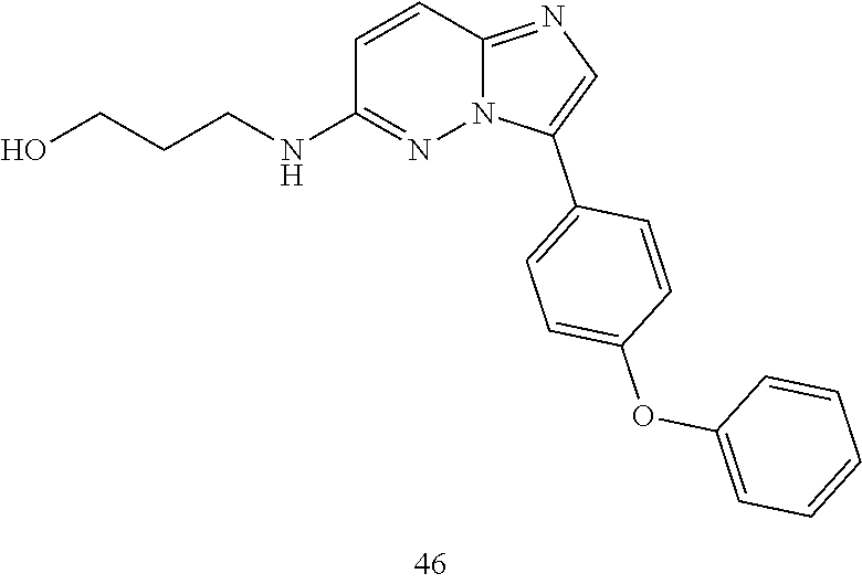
C1(NCCCO)=NN2C(=NC=C2C2=CC=C(OC3=CC=CC=C3)C=C2)C=C1
